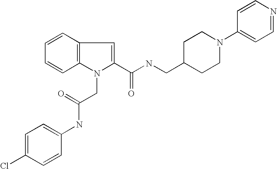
C1=CC2=C(C=C1)N(CC(NC1=CC=C(Cl)C=C1)=O)C(C(NCC1CCN(C3=CC=NC=C3)CC1)=O)=C2
